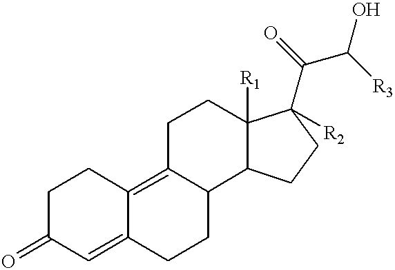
C1C(=O)C=C2C(=C3C(CC2)C2C([R1])(CC3)C(C(C(O)[R3])=O)([R2])CC2)C1
